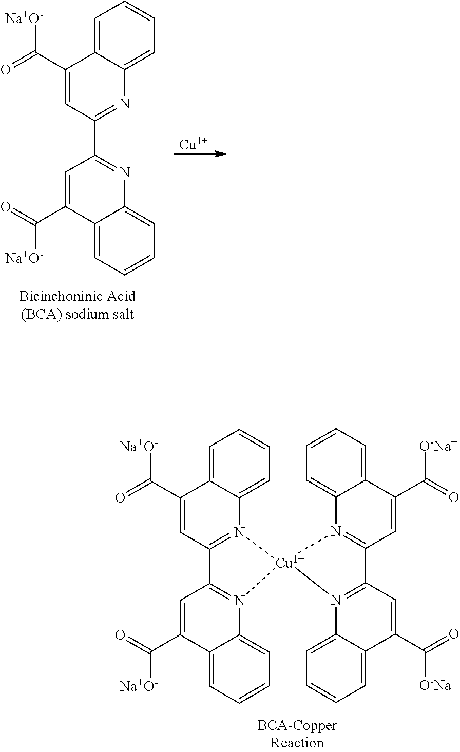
[Na+O-]C(C1=CC(C2=NC3=CC=CC=C3C(C(=O)[Na+O-])=C2)=NC2=CC=CC=C12)=O.[Cu].[Na+O-]C(C1=CC2=N(C3=CC=CC=C13)[Cu]1(N3=C2C=C(C(=O)[Na+O-])C2=CC=CC=C32)N2=C(C=C(C([O-Na+])=O)C3=CC=CC=C23)C2=N1C1=CC=CC=C1C(C(=O)[O-Na+])=C2)=O
